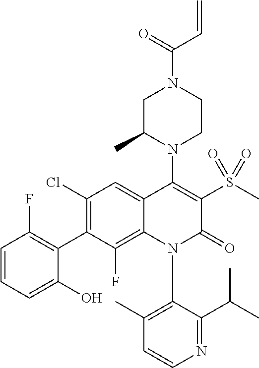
C1=CN=C(C(C)C)C(N2C(=O)C(S(C)(=O)=O)=C(N3C(C)CN(C(C=C)=O)CC3)C3=CC(Cl)=C(C4=C(F)C=CC=C4O)C(F)=C23)=C1C
